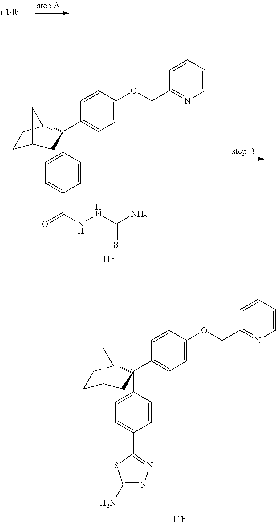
C1=CC(OCC2=NC=CC=C2)=CC=C1C1(C2=CC=C(C(NNC(N)=S)=O)C=C2)CC2CCC1C2.C1=CC(OCC2=NC=CC=C2)=CC=C1C1(C2=CC=C(C3=NN=C(N)S3)C=C2)CC2CCC1C2
